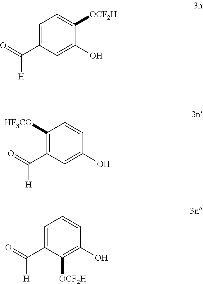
C1=C(C(=O)[H])C=C(O)C([OCF2H])=C1.C1([HF3CO])=C(C(=O)[H])C=C(O)C=C1.C1=C(C(=O)[H])C([OCF2H])=C(O)C=C1
